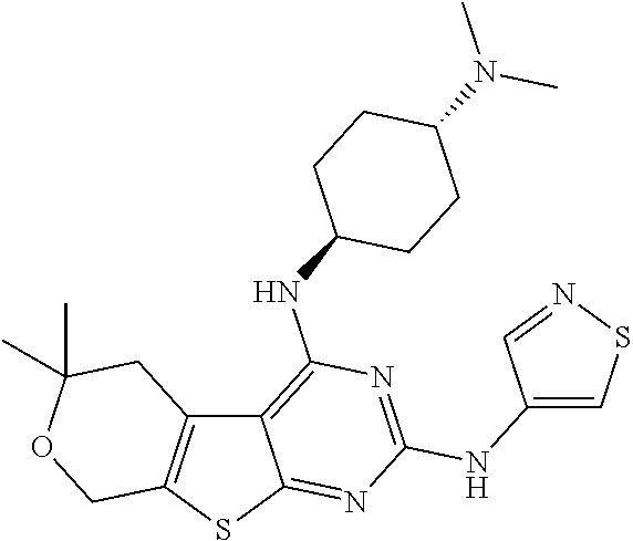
C12=C(SC3=NC(NC4=CSN=C4)=NC(NC4CCC(N(C)C)CC4)=C13)COC(C)(C)C2
